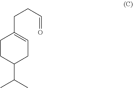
C1CC(C(C)C)CC=C1CCC=O
